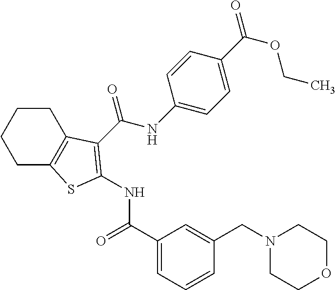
C1CC2=C(CC1)SC(NC(=O)C1=CC=CC(CN3CCOCC3)=C1)=C2C(NC1=CC=C(C(OCC)=O)C=C1)=O
